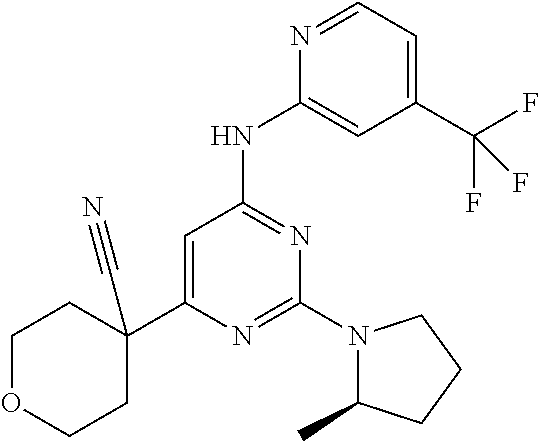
N1=C(N2C(C)CCC2)N=C(NC2=CC(C(F)(F)F)=CC=N2)C=C1C1(C#N)CCOCC1
